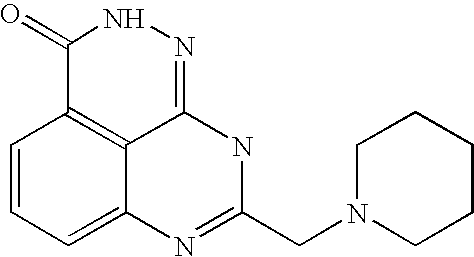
C1=CC=C2C3=C1C(=O)NN=C3NC(CN1CCCCC1)=N2
